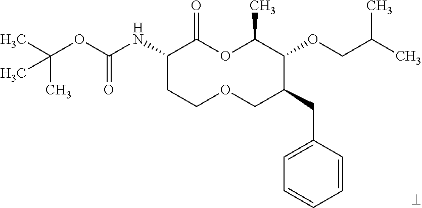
C1(NC(OC(C)(C)C)=O)CCOCC(CC2=CC=CC=C2)C(OCC(C)C)C(C)OC1=O
